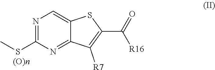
N1=C(SC)N=C2C(=C1)SC(C(=O)[R16])=C2[R7]
